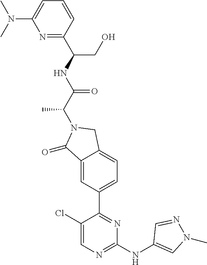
N1=C(C(CO)NC(C(N2C(=O)C3=CC(C4=NC(NC5=CN(C)N=C5)=NC=C4Cl)=CC=C3C2)C)=O)C=CC=C1N(C)C
